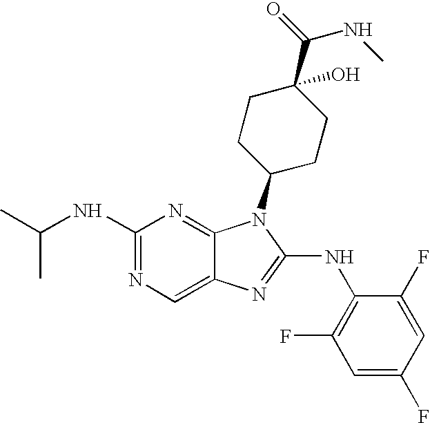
N1=C(NC(C)C)N=C2C(=C1)N=C(NC1=C(F)C=C(F)C=C1F)N2C1CCC(O)(C(NC)=O)CC1
